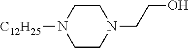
C1CN(CCO)CCN1[C12H25]
